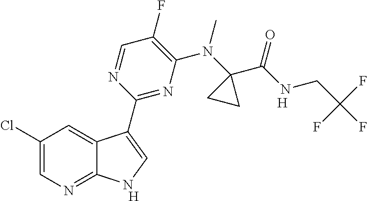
[H].C1(F)=C(N(C2(C(=O)NCC(F)(F)F)CC2)C)N=C(C2=CNC3=NC=C(Cl)C=C32)N=C1.[H]
